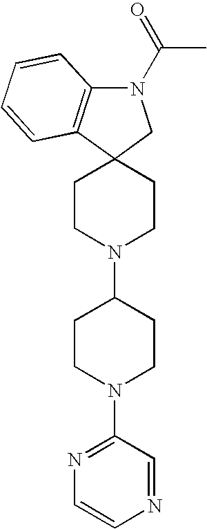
C1CN(C2CCN(C3=NC=CN=C3)CC2)CCC12CN(C(=O)C)C1=C2C=CC=C1
